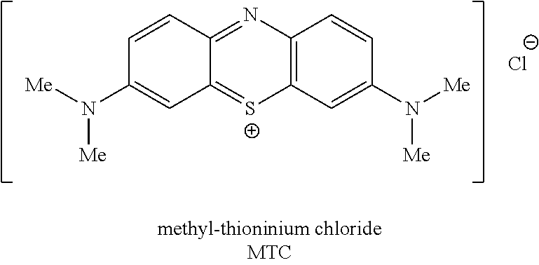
C1=CC2=NC3=C([S+]=C2C=C1N([Me])[Me])C=C(N([Me])[Me])C=C3.[Cl-]
